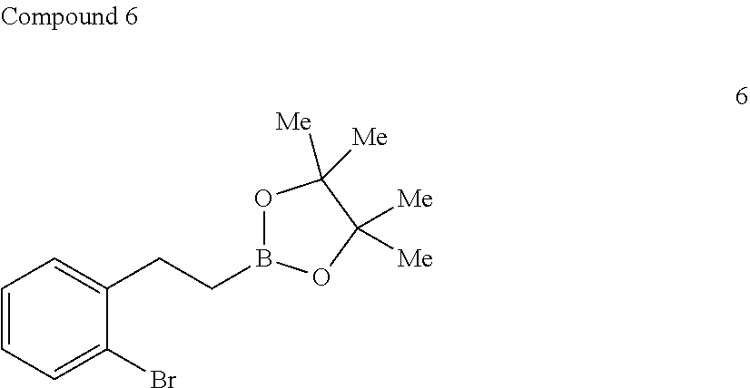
C1=CC=C(Br)C(CCB2OC([Me])([Me])C([Me])([Me])O2)=C1
